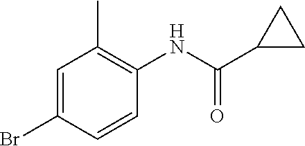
C1=C(Br)C=CC(NC(C2CC2)=O)=C1C
